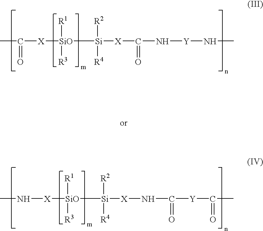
N([X][SiO]([R1])([R3])[Si]([R2])([R4])[X]NC(=O)[Y]C(=O)C)C.C([X][SiO]([R1])([R3])[Si]([R2])([R4])[X]C(=O)N[Y]NC)(C)=O
